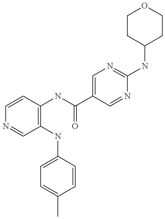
C1=CC(NC(C2=CN=C(NC3CCOCC3)N=C2)=O)=C(NC2=CC=C(C)C=C2)C=N1
